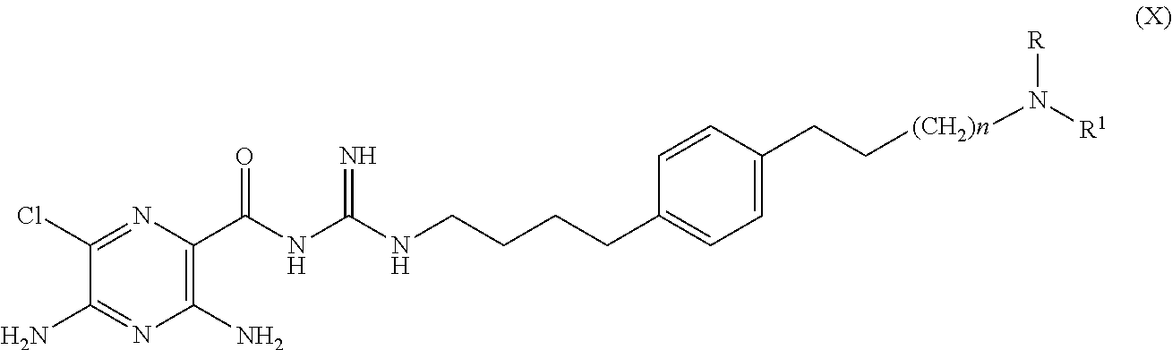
C1(N)=C(C(NC(NCCCCC2=CC=C(CC[(CH2)n]N([R1])[R])C=C2)=N)=O)N=C(Cl)C(N)=N1
